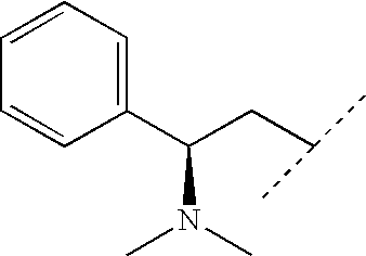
C1(C(CC(C)C)N(C)C)=CC=CC=C1
